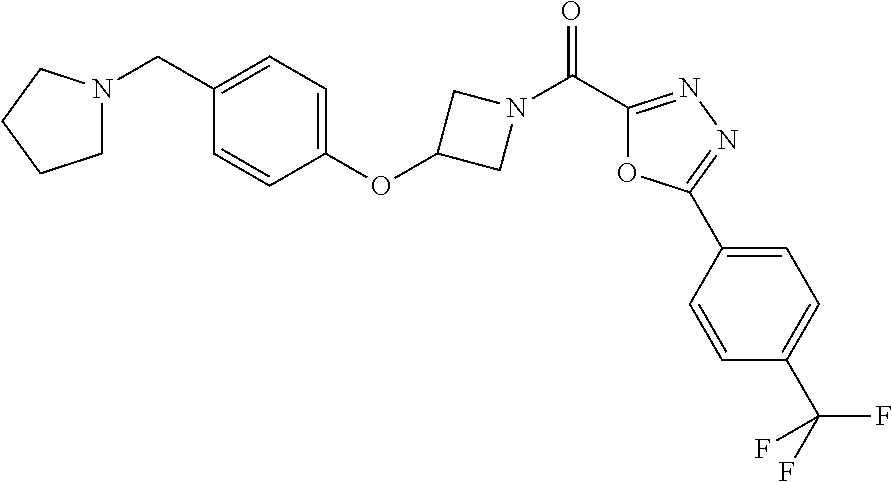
C1N(CC2=CC=C(OC3CN(C(=O)C4=NN=C(C5=CC=C(C(F)(F)F)C=C5)O4)C3)C=C2)CCC1
